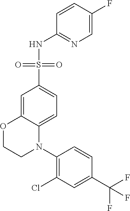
C1=C2C(=CC=C1S(=O)(=O)NC1=NC=C(F)C=C1)N(C1=C(Cl)C=C(C(F)(F)F)C=C1)CCO2
